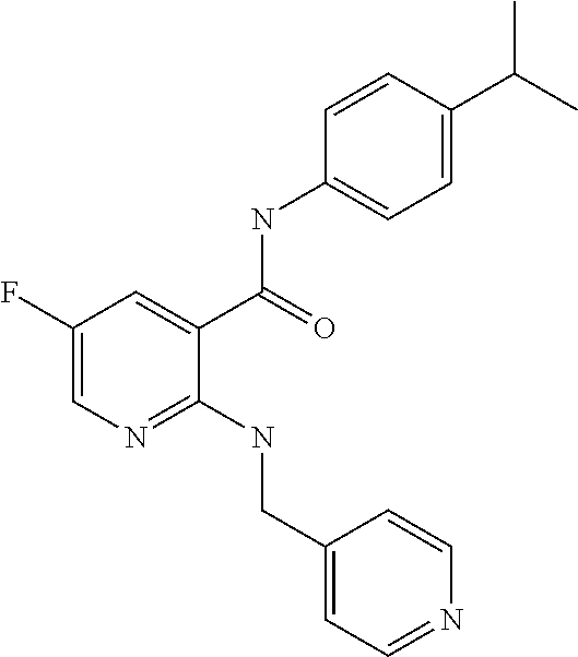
C1(F)=CN=C(NCC2=CC=NC=C2)C(C(=O)NC2=CC=C(C(C)C)C=C2)=C1
